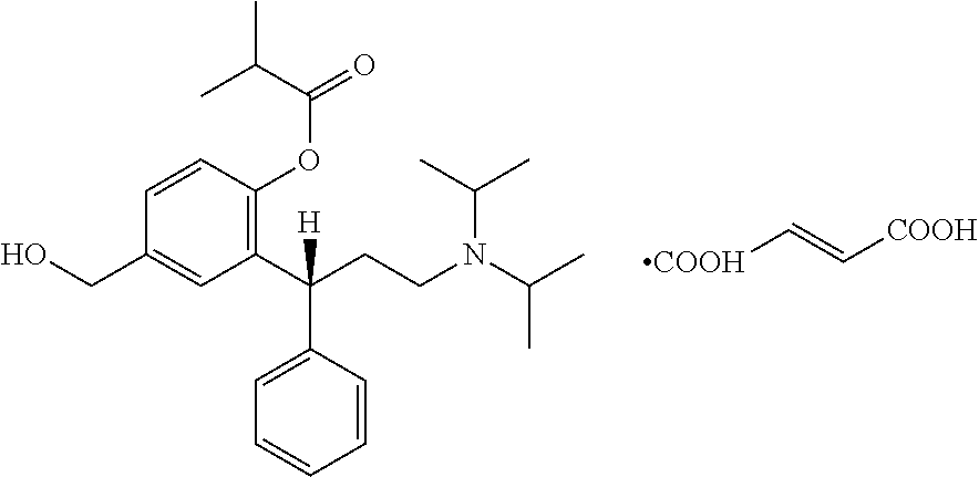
C1(C(CCN(C(C)C)C(C)C)([H])C2=CC=CC=C2)=C(OC(=O)C(C)C)C=CC(CO)=C1.[COOH]C=C[COOH]
